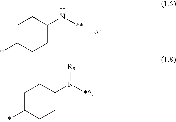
C1C(*)CCC(N[**])C1.C1C(*)CCC(N([**])[R5])C1
